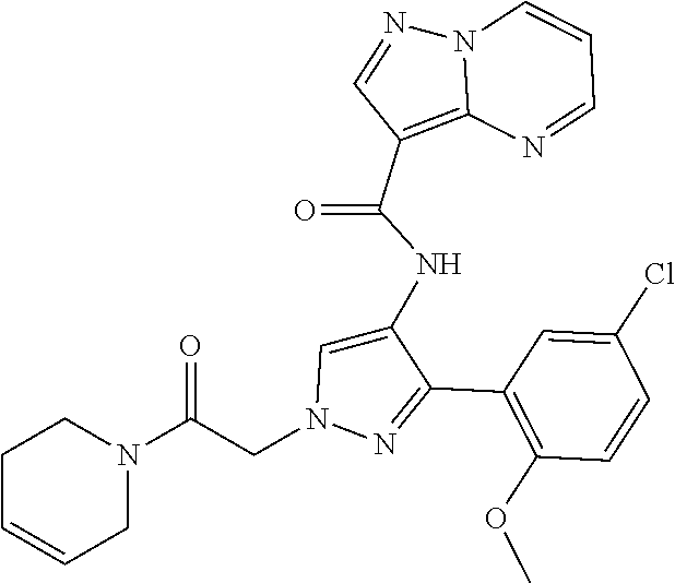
C1(C2=NN(CC(N3CCC=CC3)=O)C=C2NC(C2=C3N(N=C2)C=CC=N3)=O)=C(OC)C=CC(Cl)=C1
